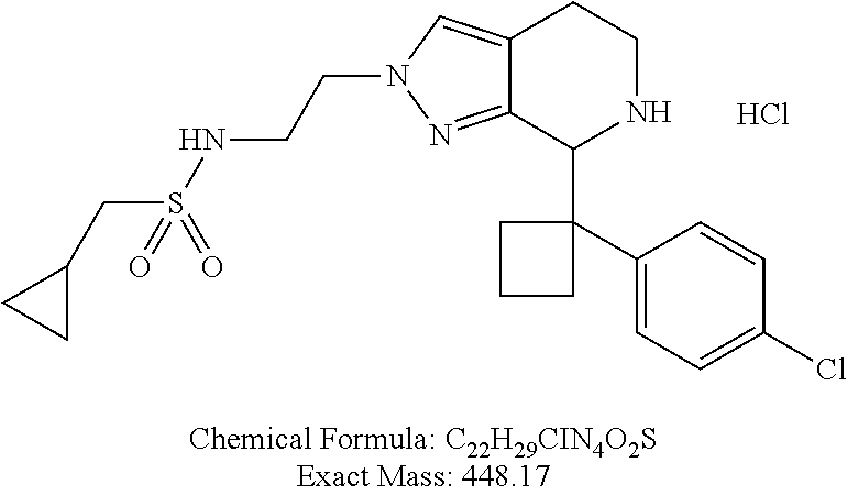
Cl.C12=NN(CCNS(CC3CC3)(=O)=O)C=C1CCNC2C1(C2=CC=C(Cl)C=C2)CCC1
